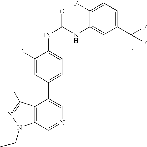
C12=C(C=NC=C1C1=CC=C(NC(=O)NC3=CC(C(F)(F)F)=CC=C3F)C(F)=C1)N(CC)N=C2[H]
